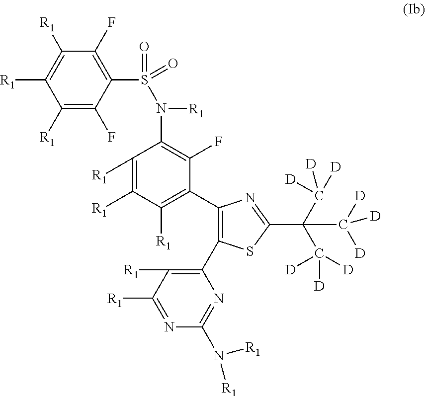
C1([R1])=C(F)C(S(=O)(=O)N([R1])C2=C(F)C(C3=C(C4=C([R1])C([R1])=NC(N([R1])[R1])=N4)SC(C(C([D])([D])[D])(C([D])([D])[D])C([D])([D])[D])=N3)=C([R1])C([R1])=C2[R1])=C(F)C([R1])=C1[R1]
